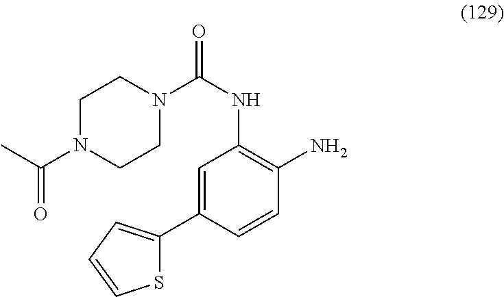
S1C(C2=CC(NC(=O)N3CCN(C(C)=O)CC3)=C(N)C=C2)=CC=C1
